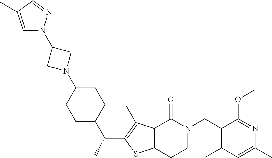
C1(CN2CCC3=C(C2=O)C(C)=C(C(C)C2CCC(N4CC(N5C=C(C)C=N5)C4)CC2)S3)=C(C)C=C(C)N=C1OC
